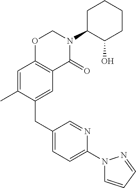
C1(CC2=CC3=C(C=C2C)OCN(C2C(O)CCCC2)C3=O)=CC=C(N2C=CC=N2)N=C1
